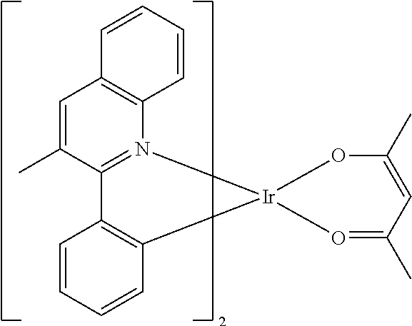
C1=CC=CC2=C1C1=N(C3=C(C=C1C)C=CC=C3)[Ir]21O=C(C)C=C(C)O1
